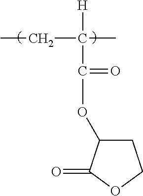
C(=O)(C(C)(CC)[H])OC1CCOC1=O
